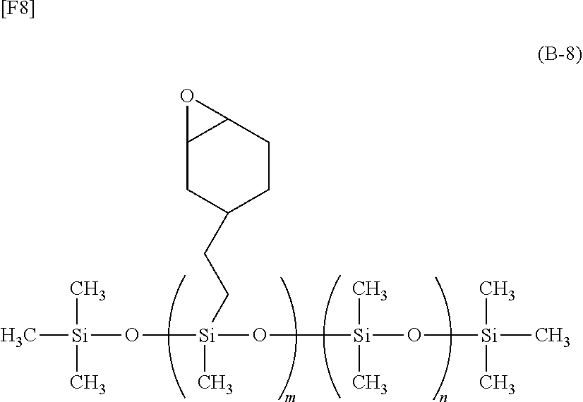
C[Si](O[Si](O[Si](O[Si](C)(C)C)(C)C)(C)CCC1CC2C(CC1)O2)(C)C.[[F8]]
